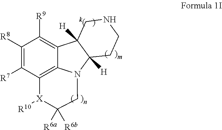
C12=C3C(=C([R9])C([R8])=C1[R7])C1([H])C([H])(N3CC([R6a])([R6b])[X]2[R10])CCNC1
